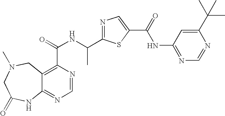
C12=NC=NC(C(=O)NC(C3=NC=C(C(=O)NC4=NC=NC(C(C)(C)C)=C4)S3)C)=C1CN(C)CC(=O)N2
